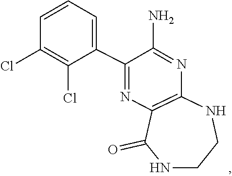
N1=C(N)C(C2=CC=CC(Cl)=C2Cl)=NC2=C1NCCNC2=O
